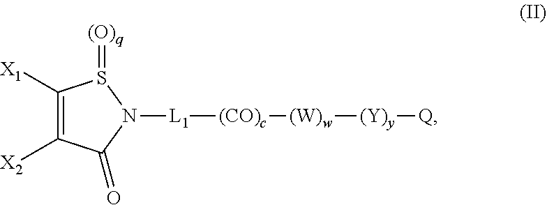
C1([X1])=C([X2])C(=O)N([L1][(CO)c][(W)w][(Y)y][Q])S1=[(O)q]
